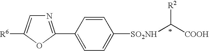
[R6]C1=CN=C(C2=CC=C([SO2NH]C([COOH])[R2])C=C2)O1
